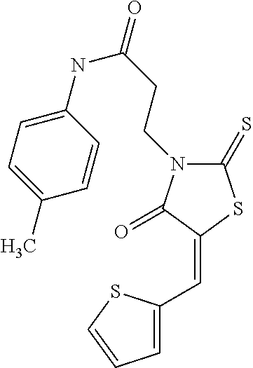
C1(=S)N(CCC(=O)NC2=CC=C(C)C=C2)C(=O)C(=CC2=CC=CS2)S1
